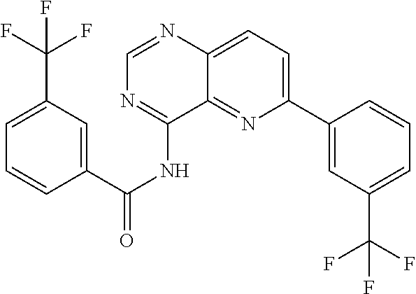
C1=NC2=CC=C(C3=CC(C(F)(F)F)=CC=C3)N=C2C(NC(=O)C2=CC(C(F)(F)F)=CC=C2)=N1
